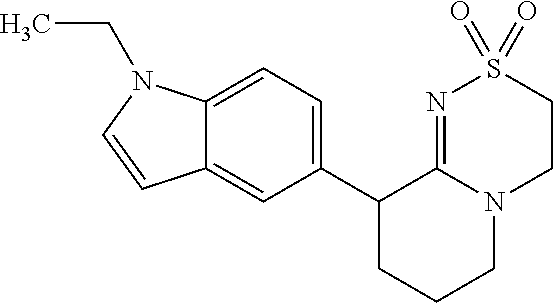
C12=CC=C(C3CCCN4C3=NS(=O)(=O)CC4)C=C1C=CN2CC
